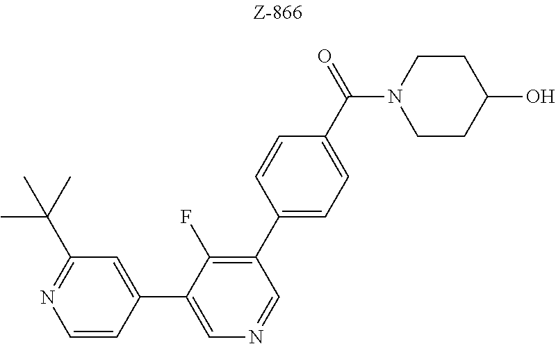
C1=CC(C2=CN=CC(C3=CC=C(C(=O)N4CCC(O)CC4)C=C3)=C2F)=CC(C(C)(C)C)=N1
